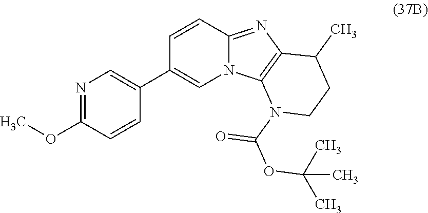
C1(C2=CN3C(=NC4=C3N(C(=O)OC(C)(C)C)CCC4C)C=C2)=CN=C(OC)C=C1
